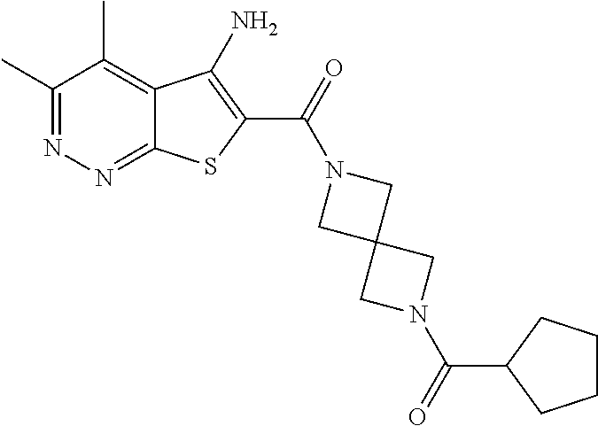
C1(C)=NN=C2C(=C1C)C(N)=C(C(=O)N1CC3(C1)CN(C(C1CCCC1)=O)C3)S2
